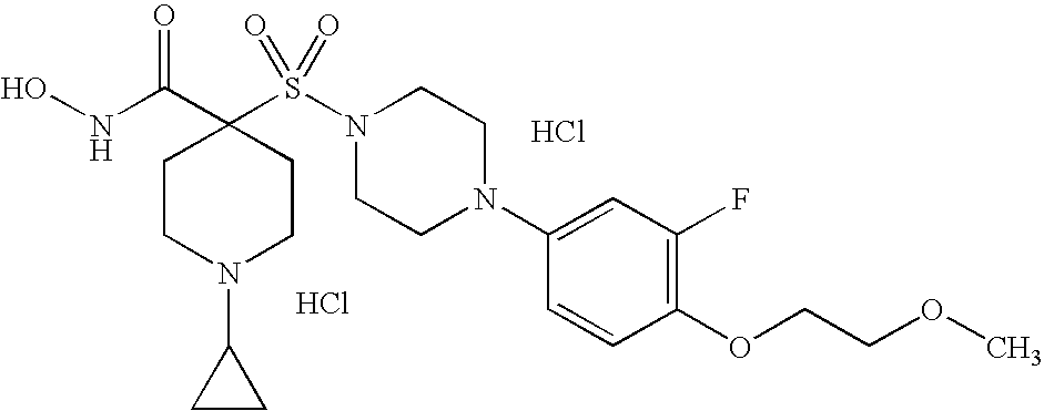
ONC(C1(S(N2CCN(C3=CC(F)=C(OCCOC)C=C3)CC2)(=O)=O)CCN(C2CC2)CC1)=O.Cl.Cl
